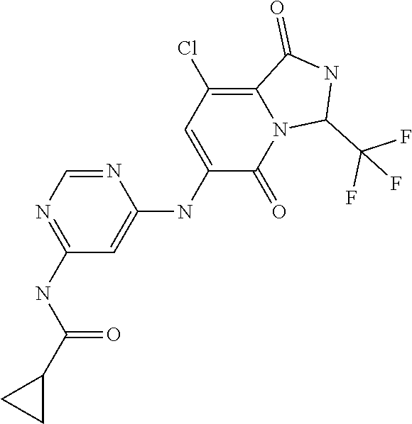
N1=CN=C(NC(C2CC2)=O)C=C1NC1=CC(Cl)=C2N(C1=O)C(C(F)(F)F)NC2=O
